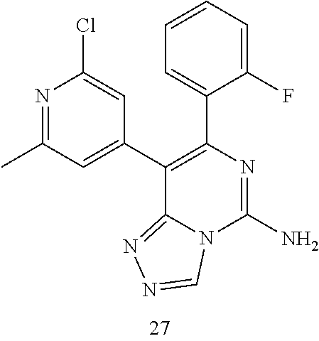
N1=C(C)C=C(C2=C(C3=CC=CC=C3F)N=C(N)N3C2=NN=C3)C=C1Cl
